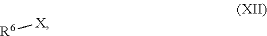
[R6][X]
